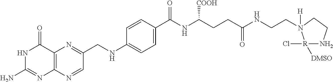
N1C(N)=NC2=C(C1=O)N=C(CNC1=CC=C(C(=O)NC(CCC(NCCN3([H])[R](Cl)([DMSO])NCC3)=O)[COOH])C=C1)C=N2
